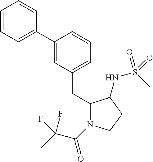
C1(C2=CC=CC=C2)=CC(CC2N(C(C(C)(F)F)=O)CCC2NS(C)(=O)=O)=CC=C1
